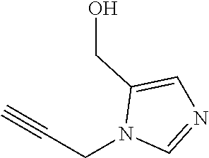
C#CCN1C=NC=C1CO
